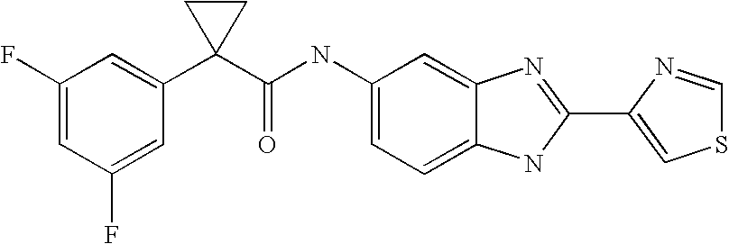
C1=C2C(=CC=C1NC(C1(C3=CC(F)=CC(F)=C3)CC1)=O)NC(C1=CSC=N1)=N2
